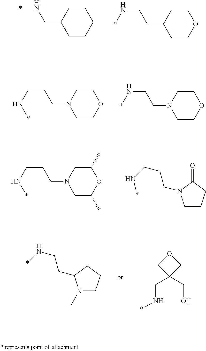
C1CCCCC1CN*.C1COCCC1CCN*.C1COCCN1CCCN*.C1COCCN1CCN*.C1C(C)OC(C)CN1CCCN*.*NCCCN1CCCC1=O.N1(C)CCCC1CCN*.C1C(CO)(CN*)CO1
